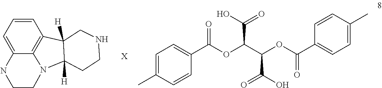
N1CC2([H])C([H])(CC1)N1C3=C2C=CC=C3NCC1.CC1=CC=C(C(=O)OC(C(O)=O)C(C(=O)O)OC(=O)C2=CC=C(C)C=C2)C=C1.[X]
